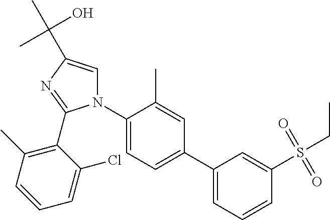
C1(C2=CC=C(N3C(C4=C(C)C=CC=C4Cl)=NC(C(C)(O)C)=C3)C(C)=C2)=CC=CC(S(=O)(=O)CC)=C1
